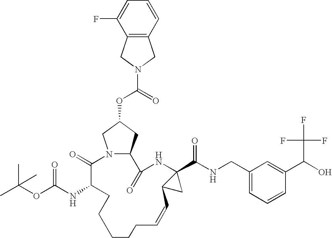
N12C(CC(OC(=O)N3CC4=C(C3)C(F)=CC=C4)C1)C(=O)NC1(C(NCC3=CC=CC(C(O)C(F)(F)F)=C3)=O)C(C1)C=CCCCCCC(NC(OC(C)(C)C)=O)C2=O
